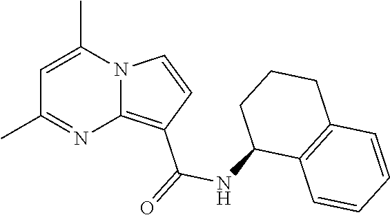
C1=C(C)N2C(=C(C(=O)NC3C4=C(CCC3)C=CC=C4)C=C2)N=C1C
